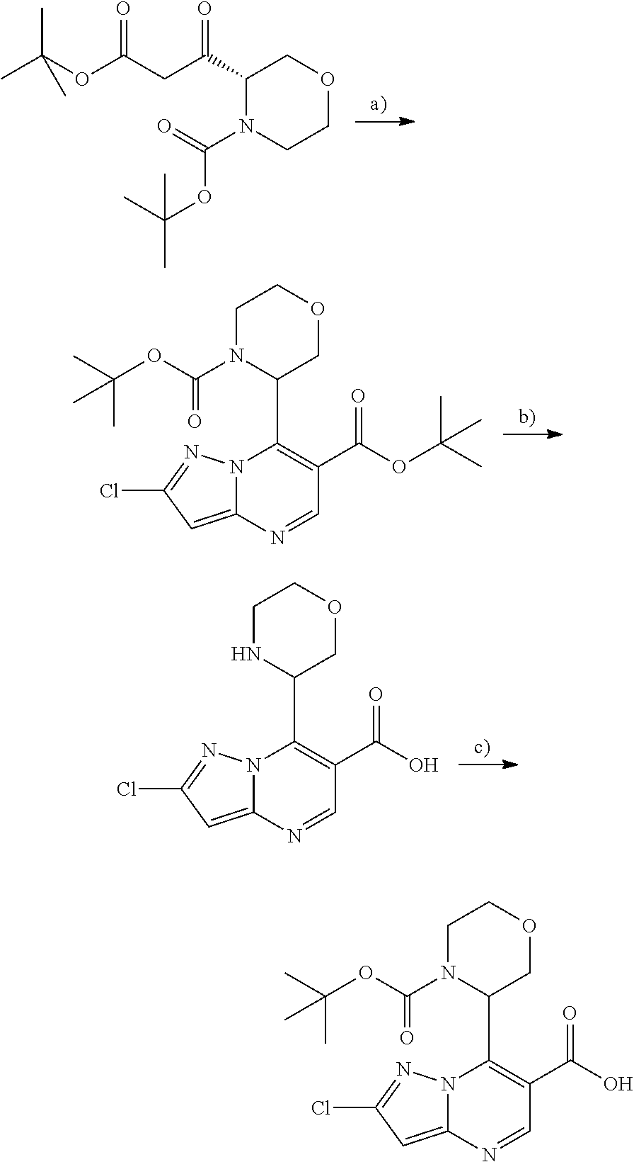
CC(OC(CC(C1COCCN1C(OC(C)(C)C)=O)=O)=O)(C)C.C1=NC2=CC(Cl)=NN2C(C2COCCN2C(OC(C)(C)C)=O)=C1C(OC(C)(C)C)=O.C1=NC2=CC(Cl)=NN2C(C2COCCN2)=C1C(O)=O.C1=NC2=CC(Cl)=NN2C(C2COCCN2C(OC(C)(C)C)=O)=C1C(O)=O
